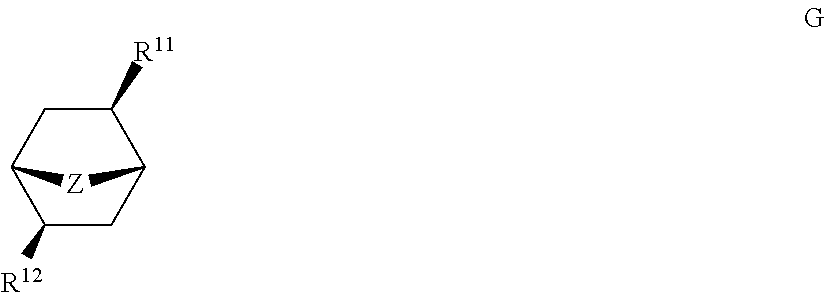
C12C([R11])CC([Z]1)C([R12])C2
